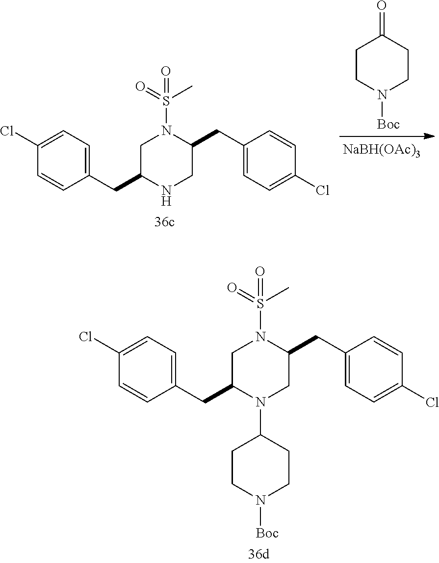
C1N([Boc])CCC(=O)C1.[NaBH(OAc)3].C1=C(Cl)C=CC(CC2NCC(CC3=CC=C(Cl)C=C3)N(S(=O)(C)=O)C2)=C1.C1=C(Cl)C=CC(CC2CN(S(=O)(C)=O)C(CC3=CC=C(Cl)C=C3)CN2C2CCN([Boc])CC2)=C1
